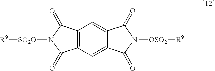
C12=C(C=C3C(=C1)C(=O)N([OSO2][R9])C3=O)C(=O)N([SO2O][R9])C2=O
